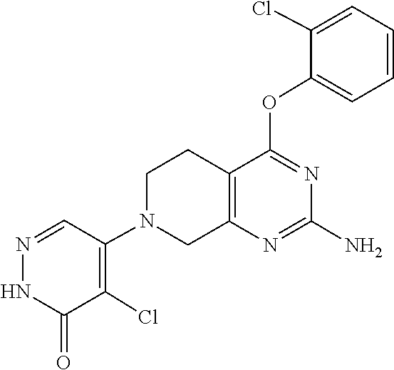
NC1=NC2=C(CCN(C3=C(Cl)C(=O)NN=C3)C2)C(OC2=CC=CC=C2Cl)=N1
